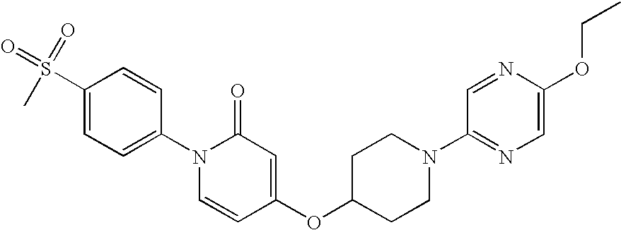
C1(S(=O)(C)=O)=CC=C(N2C=CC(OC3CCN(C4=NC=C(OCC)N=C4)CC3)=CC2=O)C=C1
